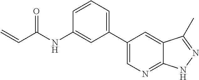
C=CC(NC1=CC(C2=CN=C3C(=C2)C(C)=NN3)=CC=C1)=O
